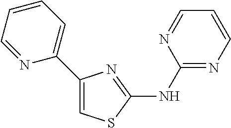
C1(NC2=NC(C3=CC=CC=N3)=CS2)=NC=CC=N1
